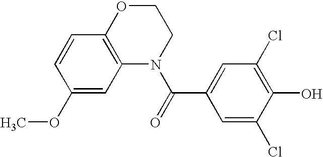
C1(OC)=CC2=C(C=C1)OCCN2C(=O)C1=CC(Cl)=C(O)C(Cl)=C1
